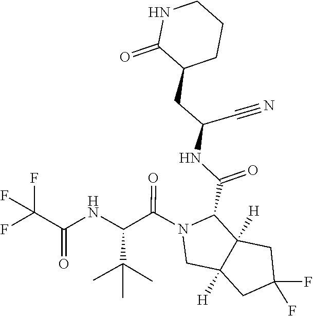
FC1(F)CC2([H])CN(C(C(NC(C(F)(F)F)=O)C(C)(C)C)=O)C(C(NC(CC3C(=O)NCCC3)C#N)=O)C2([H])C1
